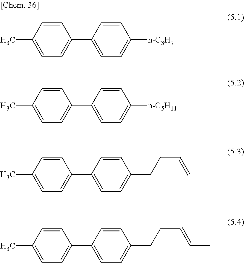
C1=C(C)C=CC(C2=CC=C([n-C3H7])C=C2)=C1.C1=C(C)C=CC(C2=CC=C([n-C5H11])C=C2)=C1.C1=C(C)C=CC(C2=CC=C(CCC=C)C=C2)=C1.C1=C(C)C=CC(C2=CC=C(CCC=CC)C=C2)=C1
